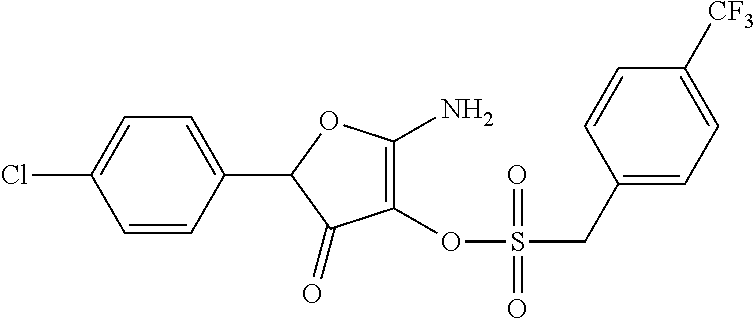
C1(=O)C(OS(CC2=CC=C([CF3])C=C2)(=O)=O)=C(N)OC1C1=CC=C(Cl)C=C1
